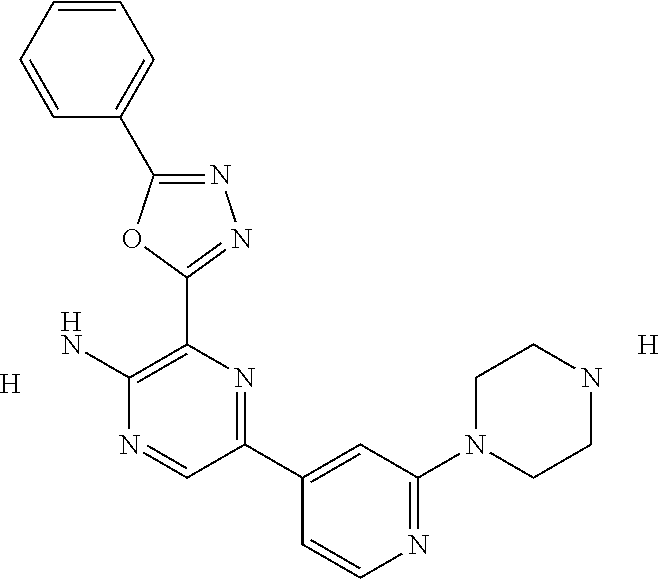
[H].NC1=C(C2=NN=C(C3=CC=CC=C3)O2)N=C(C2=CC(N3CCNCC3)=NC=C2)C=N1.[H]
